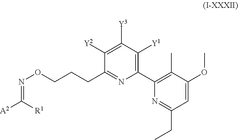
N1=C(CC)C=C(OC)C(C)=C1C1=C([Y1])C([Y3])=C([Y2])C(CCCON=C([A2])[R1])=N1
